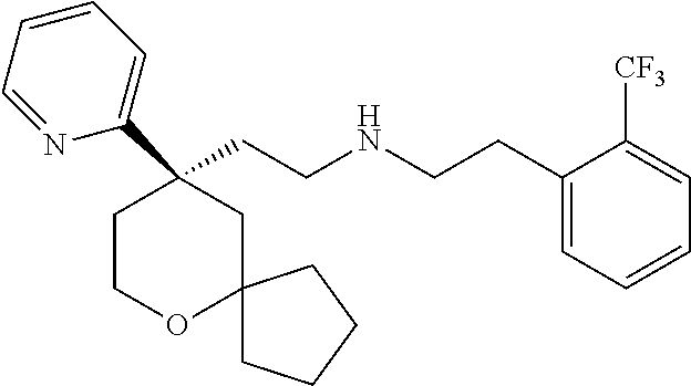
C1(CCNCCC2=CC=CC=C2[CF3])(C2=CC=CC=N2)CCOC2(C1)CCCC2
